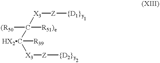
[(R50]C([R51)e])([HX2C]([R39])[X3][Z][{D2}y])[X3][Z][{D1}y]
